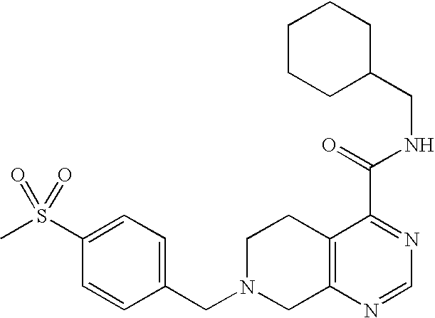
C1N(CC2=CC=C(S(C)(=O)=O)C=C2)CC2=C(C1)C(C(=O)NCC1CCCCC1)=NC=N2
